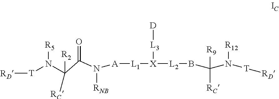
[RD][T]N([R5])C([R2])(C)C(=O)N([RNB])[A][L1][X]([L2]BC(N([R12])[T][RD])([RC])[R9])[L3][D].[RC]
